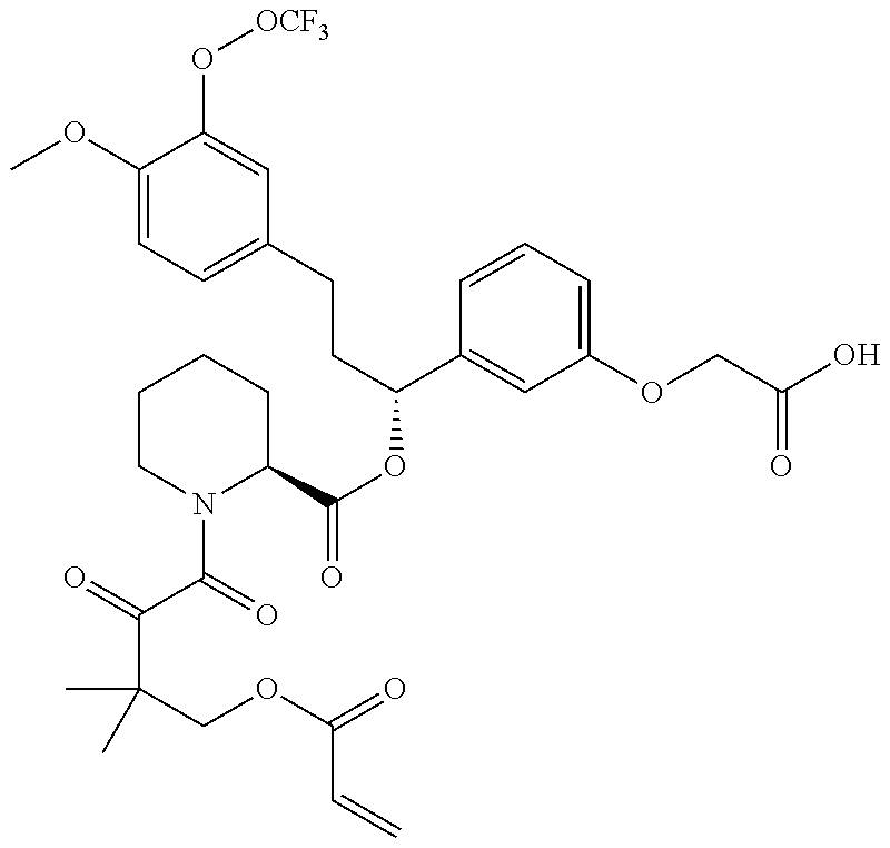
C1(OC)=CC=C(CCC(OC(=O)C2CCCCN2C(=O)C(=O)C(COC(=O)C=C)(C)C)C2=CC(OCC(O)=O)=CC=C2)C=C1O[OCF3]
